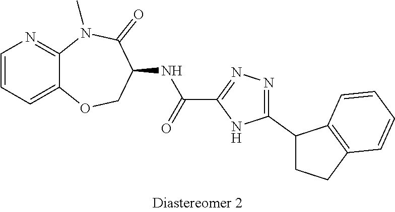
C12=CC=CN=C1N(C)C(=O)C(NC(C1=NN=C(C3CCC4=C3C=CC=C4)N1)=O)CO2
